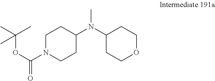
CN(C1CCOCC1)C1CCN(C(OC(C)(C)C)=O)CC1
